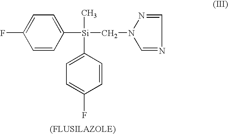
C1=C(F)C=CC([Si](CN2C=NC=N2)(C2=CC=C(F)C=C2)C)=C1
